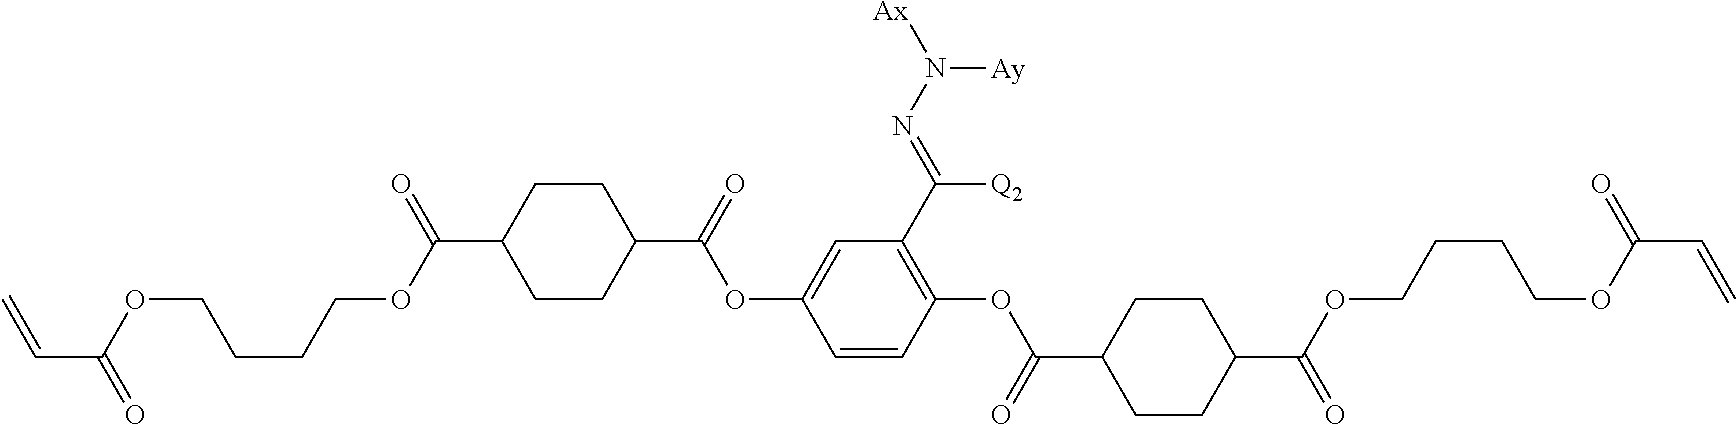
C=CC(OCCCCOC(C1CCC(C(=O)OC2=CC(C(=NN([Ax])[Ay])[Q2])=C(OC(C3CCC(C(OCCCCOC(C=C)=O)=O)CC3)=O)C=C2)CC1)=O)=O
